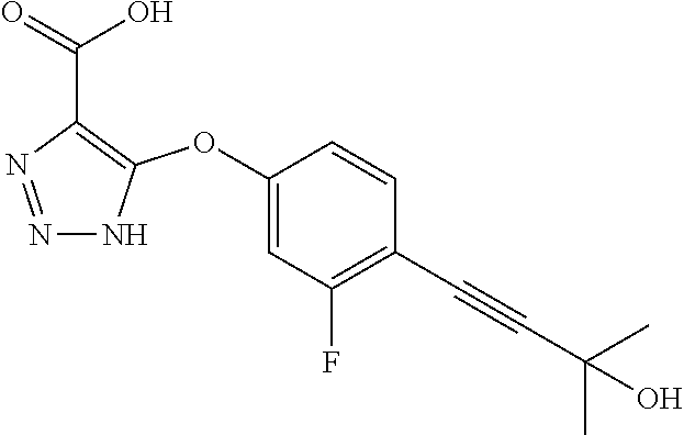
C1(OC2=C(C(=O)O)N=NN2)=CC(F)=C(C#CC(C)(C)O)C=C1
